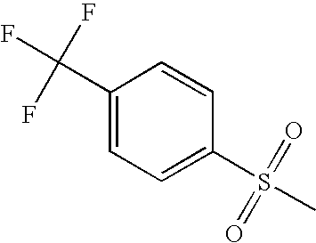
C1(C(F)(F)F)=CC=C(S(C)(=O)=O)C=C1
